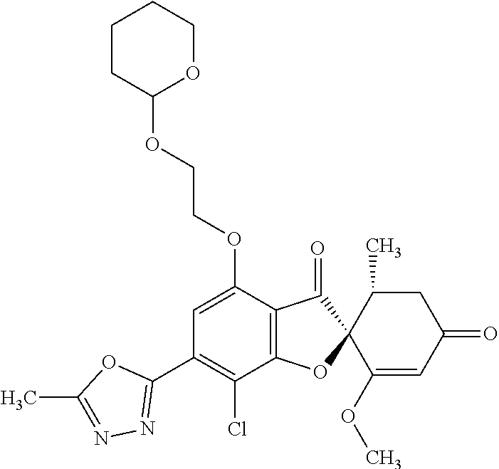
C1(OCCOC2OCCCC2)=CC(C2=NN=C(C)O2)=C(Cl)C2=C1C(=O)C1(O2)C(OC)=CC(=O)CC1C
